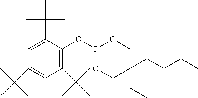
C1=C(C(C)(C)C)C(OP2OCC(CC)(CCCC)CO2)=C(C(C)(C)C)C=C1C(C)(C)C
